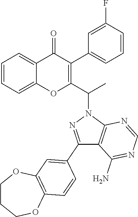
C1=CC=C2C(=C1)OC(C(N1N=C(C3=CC4=C(OCCCO4)C=C3)C3=C1N=CN=C3N)C)=C(C1=CC=CC(F)=C1)C2=O
